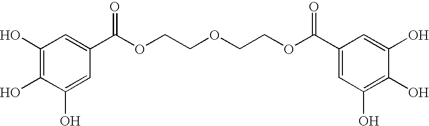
C1(O)=C(O)C(O)=CC(C(OCCOCCOC(=O)C2=CC(O)=C(O)C(O)=C2)=O)=C1
